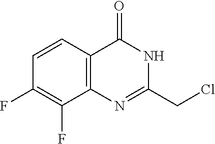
C1(CCl)=NC2=C(C=CC(F)=C2F)C(=O)N1
